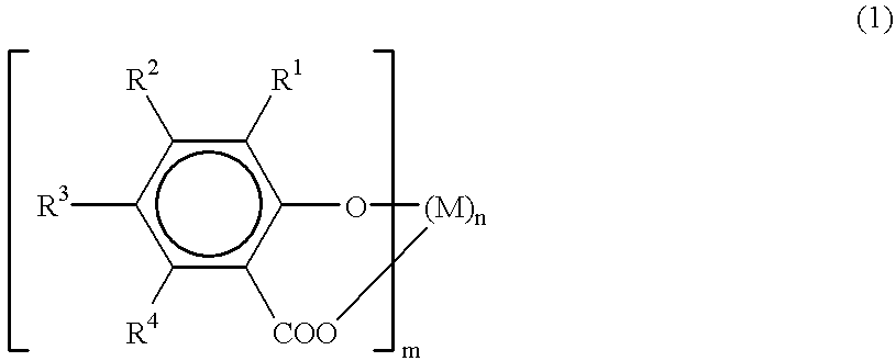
c1([R2])c([R3])c([R4])c2c(c1[R1])O[(M)n][COO]2
